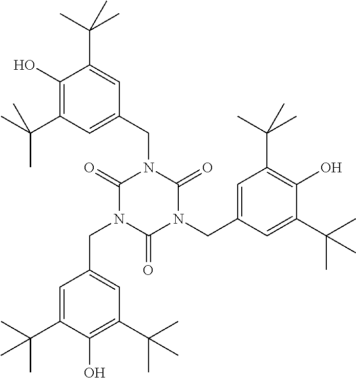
C1=C(C(C)(C)C)C(O)=C(C(C)(C)C)C=C1CN1C(=O)N(CC2=CC(C(C)(C)C)=C(O)C(C(C)(C)C)=C2)C(=O)N(CC2=CC(C(C)(C)C)=C(O)C(C(C)(C)C)=C2)C1=O
